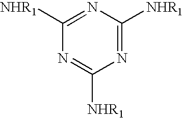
[NHR1]C1=NC([NHR1])=NC([NHR1])=N1
